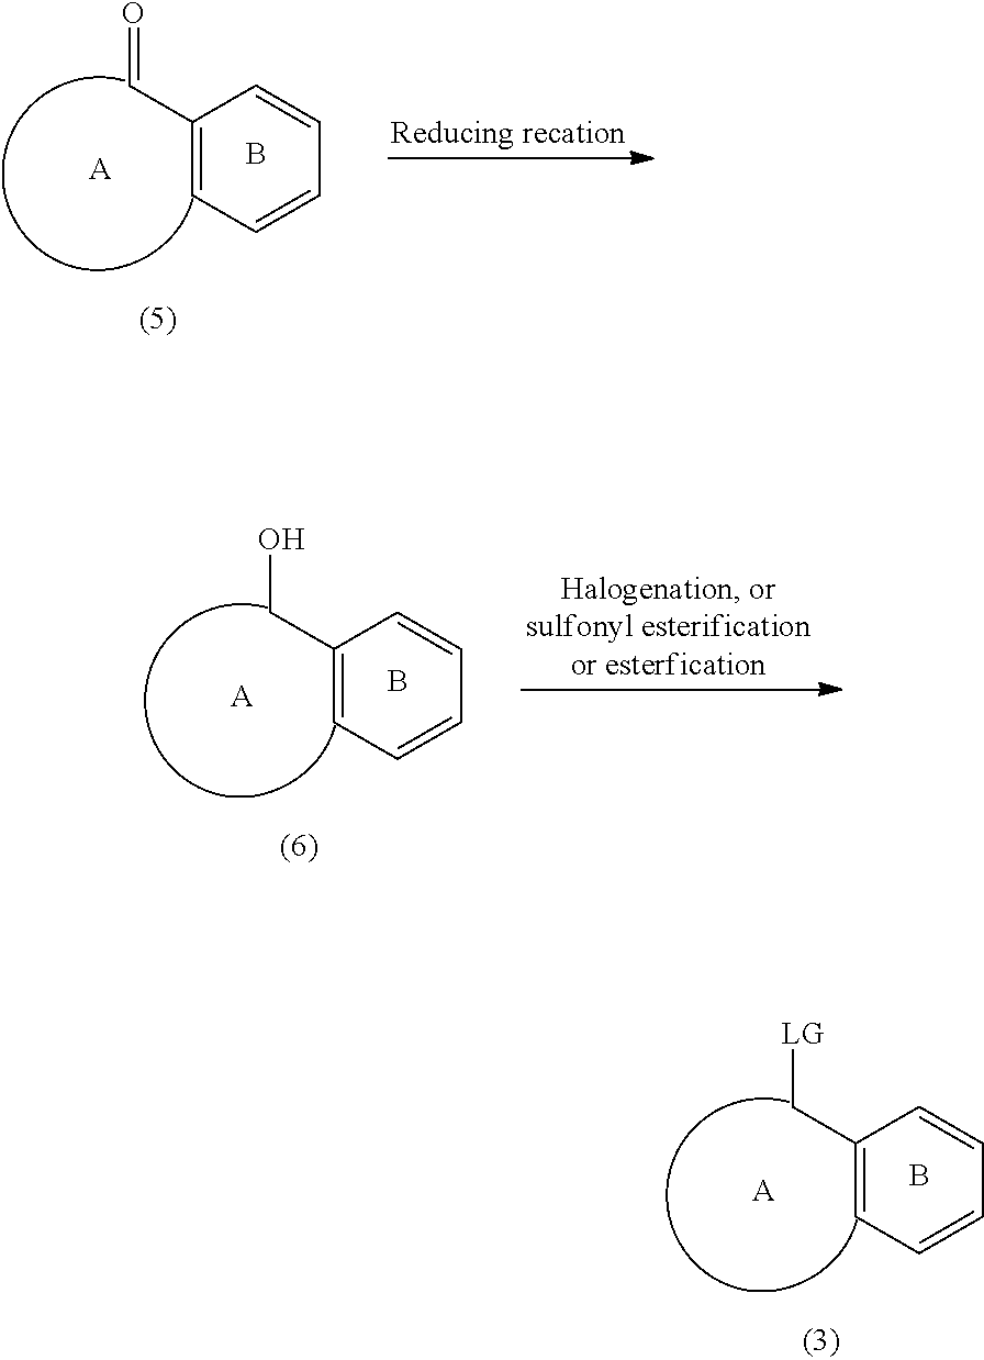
C1(C[LG])=CC=CC=C1.B.[A].C1(C=O)=CC=CC=C1.B.[A].C1(CO)=CC=CC=C1.B.[A]
